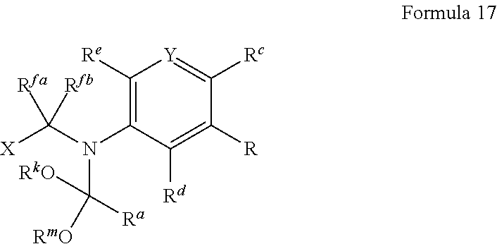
C1([Re])=C(N(C([X])([Rfa])[Rfb])C([RkO])([RmO])[Ra])C([Rd])=C([R])C([Rc])=[Y]1
